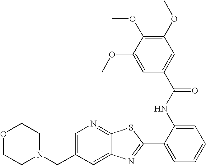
C1=C(CN2CCOCC2)C=C2C(=N1)SC(C1=CC=CC=C1NC(C1=CC(OC)=C(OC)C(OC)=C1)=O)=N2
